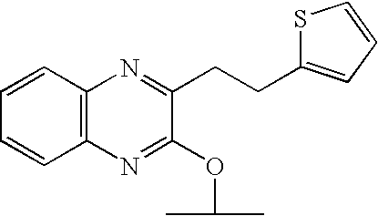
C1=CC=CC2=C1N=C(CCC1=CC=CS1)C(OC(C)C)=N2
